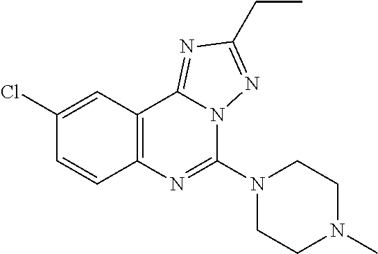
C1(Cl)=CC2=C(C=C1)N=C(N1CCN(C)CC1)N1C2=NC(CC)=N1
